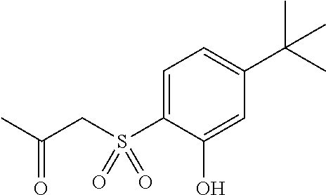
C1=C(S(CC(C)=O)(=O)=O)C(O)=CC(C(C)(C)C)=C1
